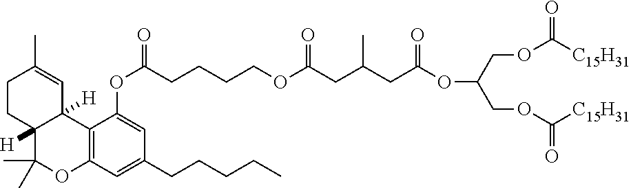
C12=C(C=C(CCCCC)C=C1OC(CCCCOC(=O)CC(CC(OC(COC([C15H31])=O)COC([C15H31])=O)=O)C)=O)OC(C)(C)C1([H])C2([H])C=C(C)CC1
